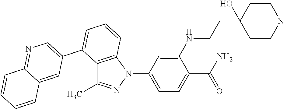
C1(NCCC2(O)CCN(C)CC2)=CC(N2C3=C(C(C)=N2)C(C2=CN=C4C(=C2)C=CC=C4)=CC=C3)=CC=C1C(N)=O
